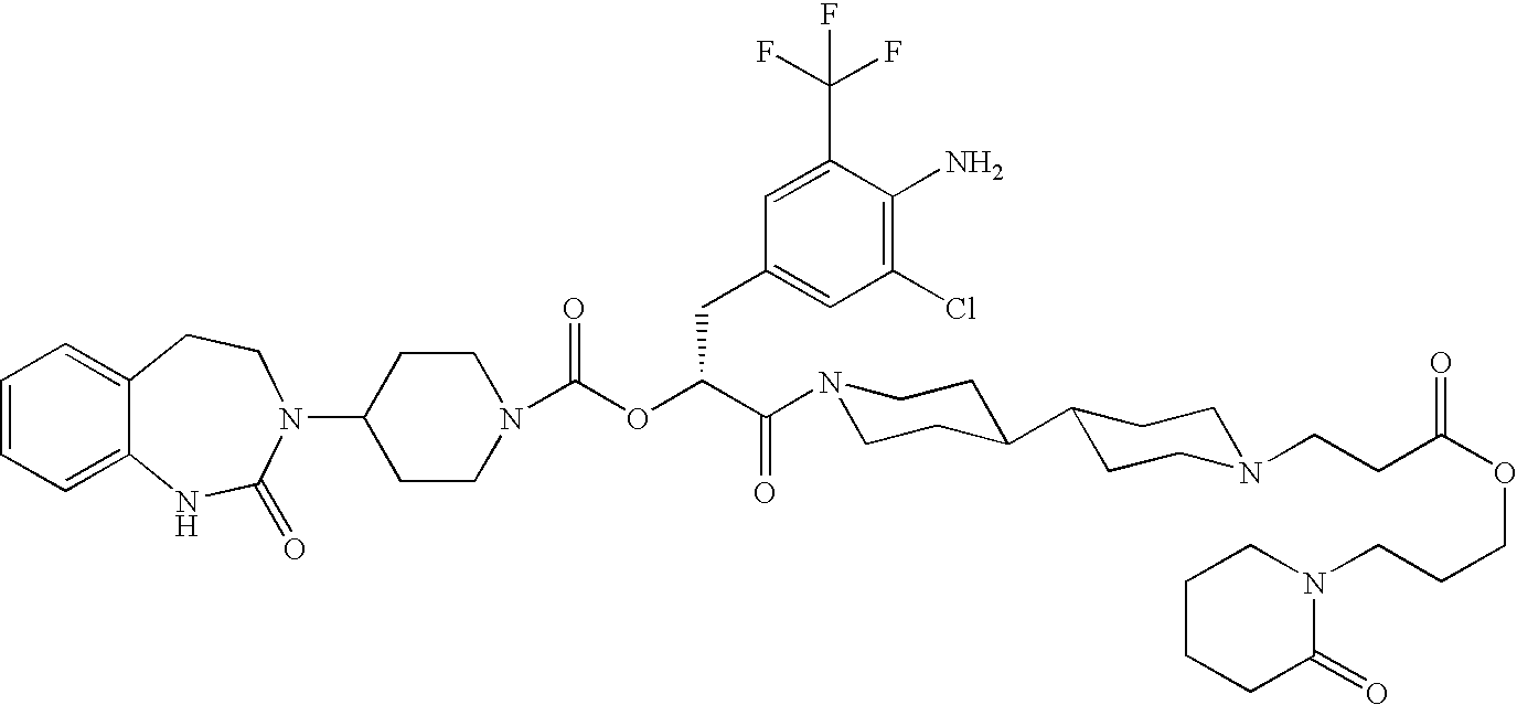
C1=CC=C2C(=C1)CCN(C1CCN(C(OC(C(N3CCC(C4CCN(CCC(OCCCN5CCCCC5=O)=O)CC4)CC3)=O)CC3=CC(Cl)=C(N)C(C(F)(F)F)=C3)=O)CC1)C(=O)N2
